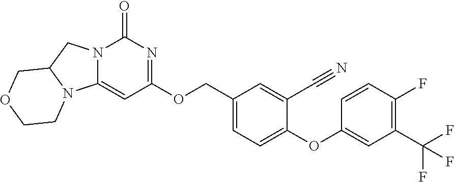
C1(C(F)(F)F)=C(F)C=CC(OC2=CC=C(COC3=NC(=O)N4C(=C3)N3C(C4)COCC3)C=C2C#N)=C1
